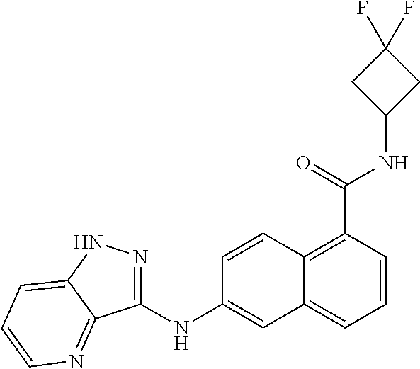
N(C(=O)C1=C2C(=CC=C1)C=C(NC1=NNC3=CC=CN=C13)C=C2)C1CC(F)(F)C1
